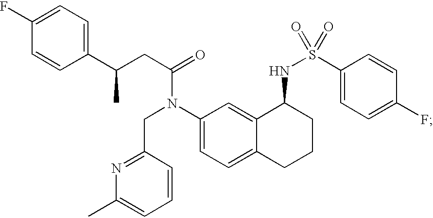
C1(C(CC(=O)N(C2=CC=C3C(=C2)C(NS(=O)(C2=CC=C(F)C=C2)=O)CCC3)CC2=NC(C)=CC=C2)C)=CC=C(F)C=C1
